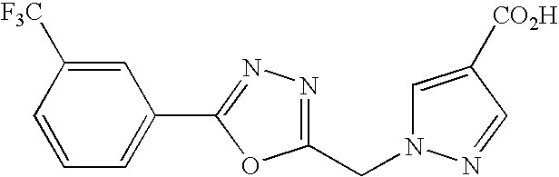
C1=CC=C(C2=NN=C(CN3C=C([CO2H])C=N3)O2)C=C1[F3C]
